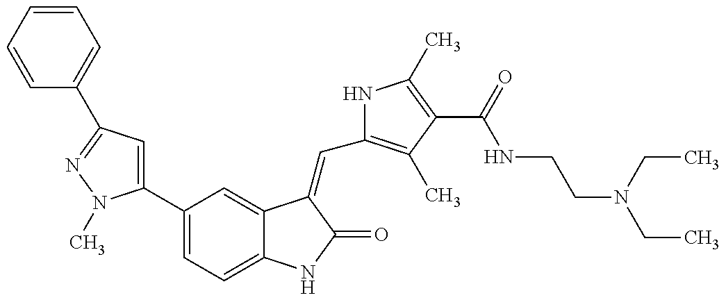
C1=CC=CC=C1C1=NN(C)C(C2=CC=C3C(=C2)C(=CC2=C(C)C(C(=O)NCCN(CC)CC)=C(C)N2)C(=O)N3)=C1
